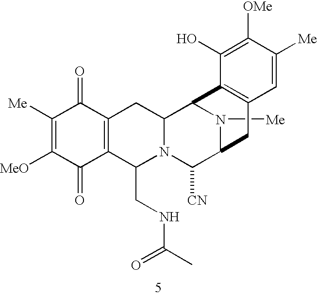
N1([Me])C2C([CN])N3C(CNC(C)=O)C4=C(C(=O)C([Me])=C([MeO])C4=O)CC3C1C1=C(C2)C=C([Me])C([OMe])=C1O
